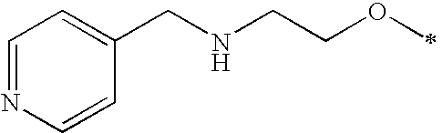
C1=NC=CC(CNCCOC)=C1
